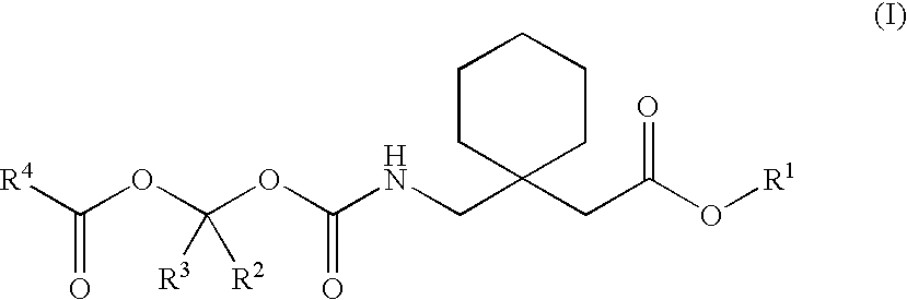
[R4]C(OC(OC(NCC1(CC(O[R1])=O)CCCCC1)=O)([R3])[R2])=O
